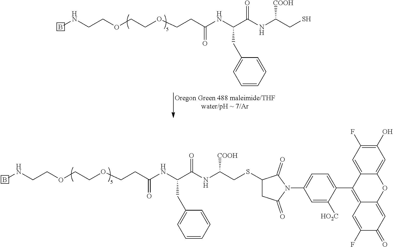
BNCCOCCOCCC(NC(C(NC(CSC1CC(=O)N(C2=CC=C(C3=C4C(=CC(=O)C(F)=C4)OC4=CC(O)=C(F)C=C34)C([HO2C])=C2)C1=O)[COOH])=O)CC1=CC=CC=C1)=O.BNCCOCCOCCC(NC(C(NC(CS)[COOH])=O)CC1=CC=CC=C1)=O
